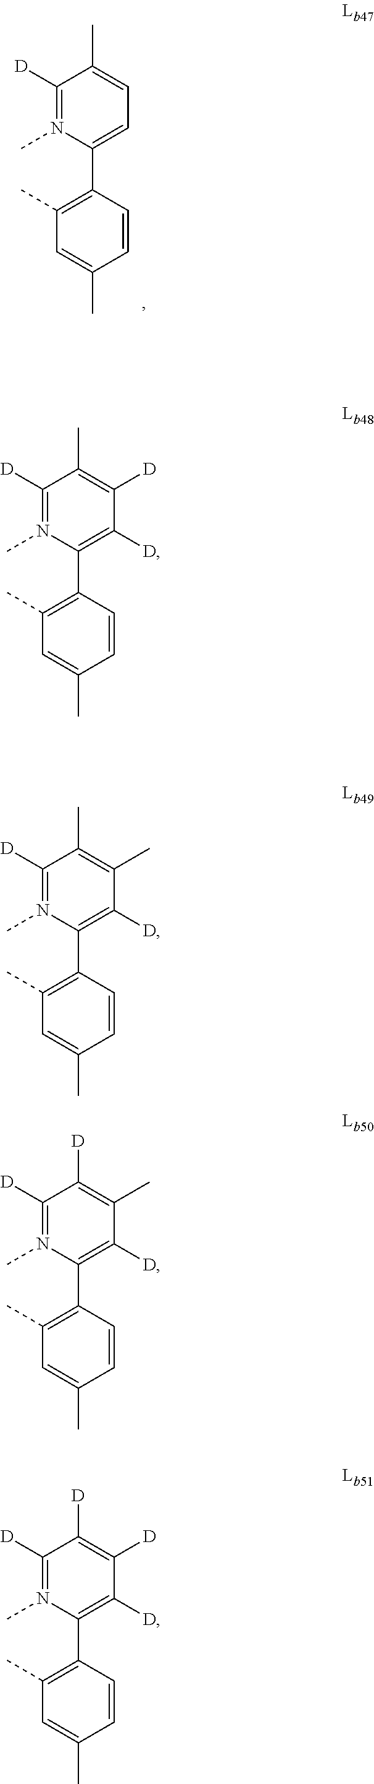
C1(C)=C(C2=C([D])C([D])=C(C)C([D])=N2C)C=CC(C)=C1.C1(C)=C(C2=C([D])C(C)=C(C)C([D])=N2C)C=CC(C)=C1.C1(C)=C(C2=C([D])C(C)=C([D])C([D])=N2C)C=CC(C)=C1.C1(C)=C(C2=C([D])C([D])=C([D])C([D])=N2C)C=CC(C)=C1.C1(C)=C(C2=CC=C(C)C([D])=N2C)C=CC(C)=C1
